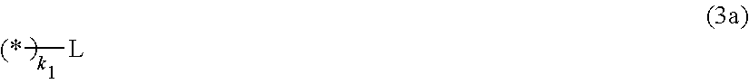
[(*][L]
